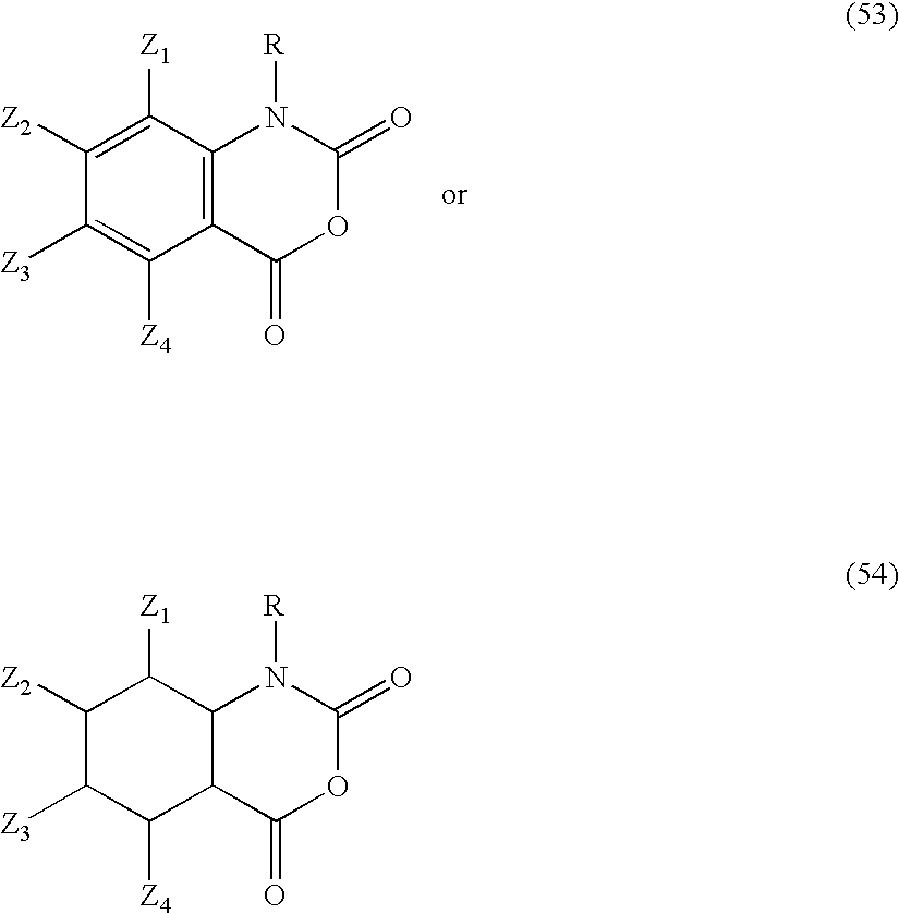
C1([Z2])=C([Z1])C2=C(C([Z4])=C1[Z3])C(=O)OC(=O)N2[R].C1([Z2])C([Z3])C([Z4])C2C(C1[Z1])N([R])C(=O)OC2=O
